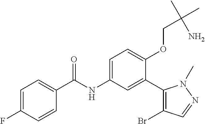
C1=C(F)C=CC(C(=O)NC2=CC=C(OCC(C)(C)N)C(C3=C(Br)C=NN3C)=C2)=C1
